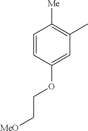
C1=CC(OCC[MeO])=CC(C)=C1[Me]
